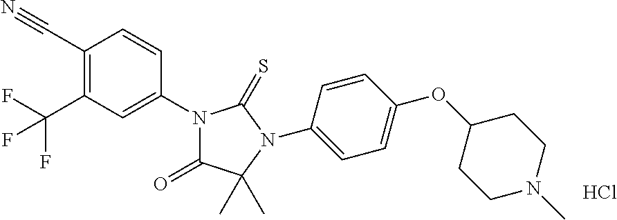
Cl.C1(C#N)=C(C(F)(F)F)C=C(N2C(=O)C(C)(C)N(C3=CC=C(OC4CCN(C)CC4)C=C3)C2=S)C=C1
